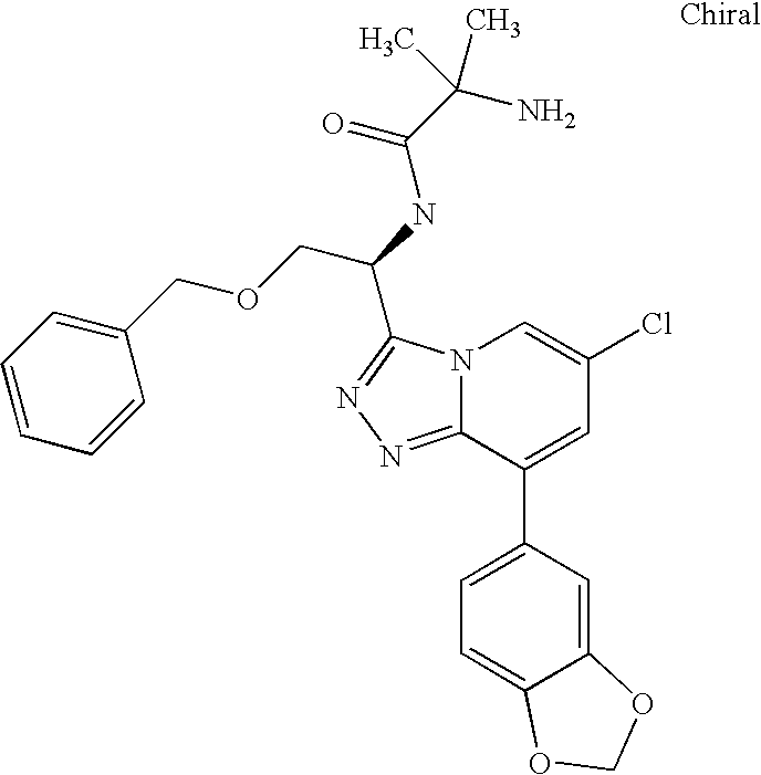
C12=NN=C(C(NC(C(N)(C)C)=O)COCC3=CC=CC=C3)N1C=C(Cl)C=C2C1=CC=C2C(=C1)OCO2
